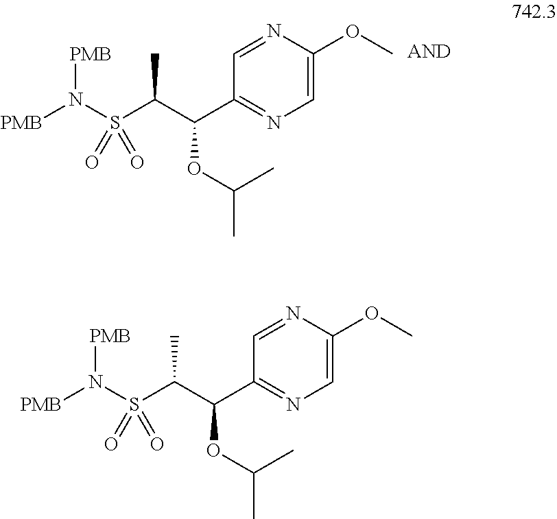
C1(C(C(S(N([PMB])[PMB])(=O)=O)C)OC(C)C)=NC=C(OC)N=C1.C1(C(C(S(N([PMB])[PMB])(=O)=O)C)OC(C)C)=NC=C(OC)N=C1
